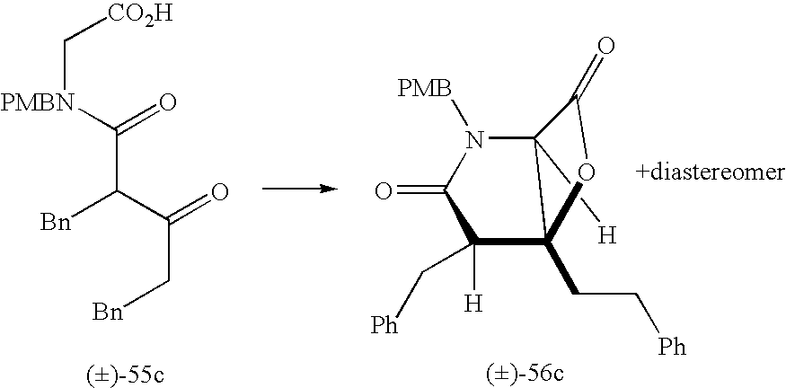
[Bn]C(C([PMBN]C[CO2H])=O)C(=O)C[Bn].C12([H])C(CC[Ph])(C(C[Ph])([H])C(=O)N1[PMB])OC2=O
